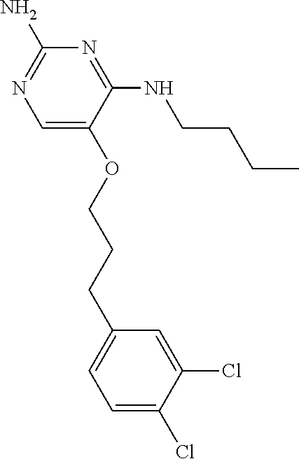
N1=C(N)N=C(NCCCC)C(OCCCC2=CC=C(Cl)C(Cl)=C2)=C1
